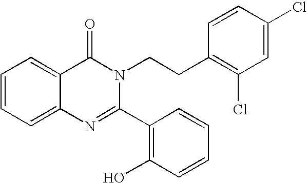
C1=CC=C2C(=C1)C(=O)N(CCC1=C(Cl)C=C(Cl)C=C1)C(C1=C(O)C=CC=C1)=N2
